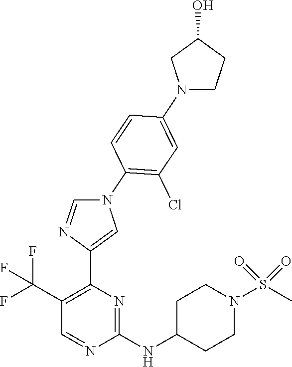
C1C(NC2=NC(C3=CN(C4=C(Cl)C=C(N5CCC(O)C5)C=C4)C=N3)=C(C(F)(F)F)C=N2)CCN(S(C)(=O)=O)C1
